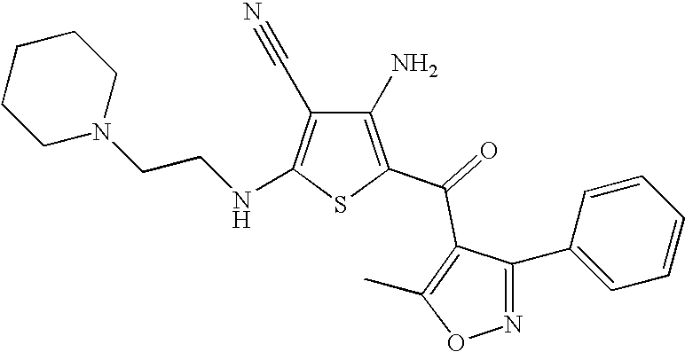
C1(N)=C(C(=O)C2=C(C)ON=C2C2=CC=CC=C2)SC(NCCN2CCCCC2)=C1C#N
